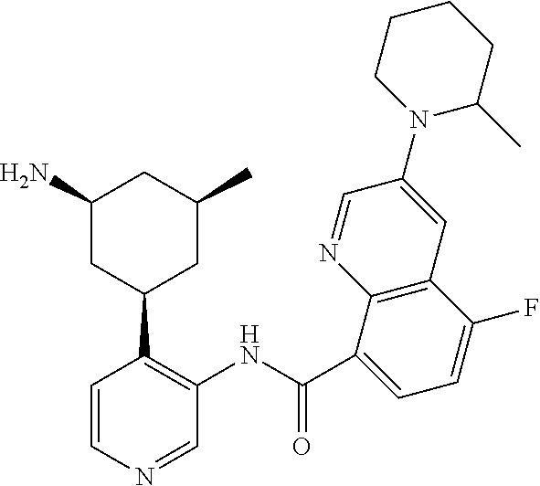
C1=NC2=C(C=C1N1C(C)CCCC1)C(F)=CC=C2C(NC1=C(C2CC(C)CC(N)C2)C=CN=C1)=O
